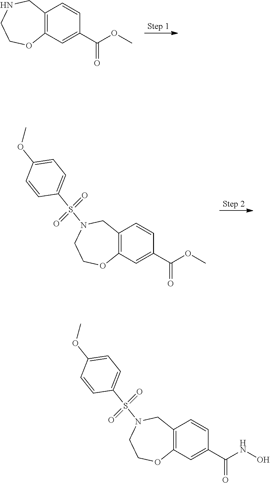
C12=C(C=C(C(OC)=O)C=C1)OCCNC2.C12=C(C=C(C(OC)=O)C=C1)OCCN(S(=O)(C1=CC=C(OC)C=C1)=O)C2.C12=C(C=C(C(NO)=O)C=C1)OCCN(S(=O)(C1=CC=C(OC)C=C1)=O)C2
